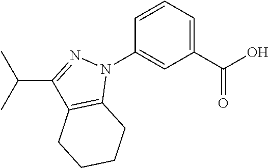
C1(C(O)=O)=CC=CC(N2N=C(C(C)C)C3=C2CCCC3)=C1
